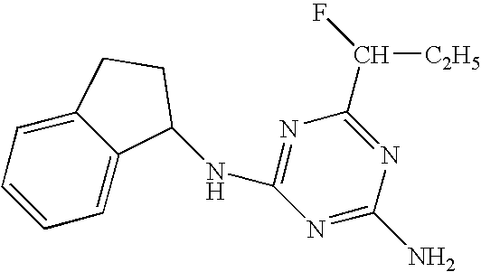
C1=CC=C2C(=C1)CCC2NC1=NC(C(F)[C2H5])=NC(N)=N1
